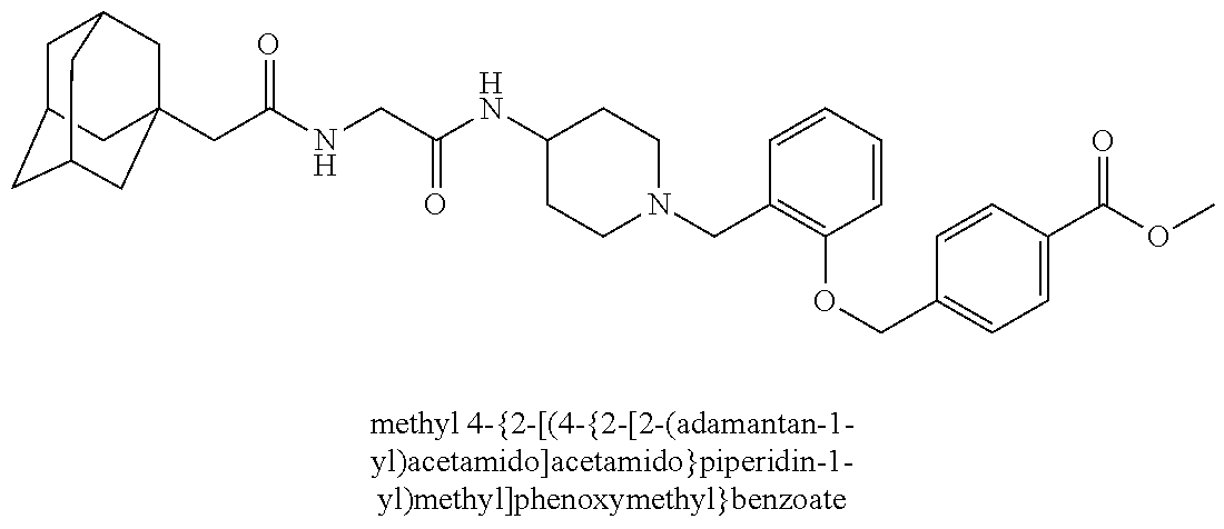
C1C2CC3CC(CC(NCC(NC4CCN(CC5=C(OCC6=CC=C(C(=O)OC)C=C6)C=CC=C5)CC4)=O)=O)(CC1C3)C2
